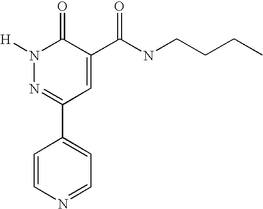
C1=CN=CC=C1C1=NN([H])C(=O)C(C(=O)NCCCC)=C1
